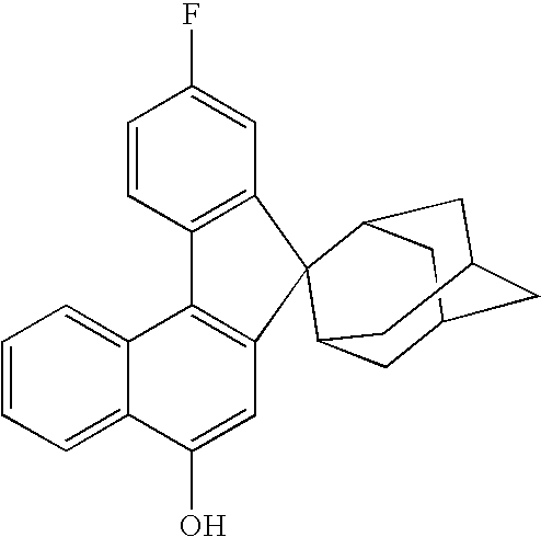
C1=CC2=C(C=C1F)C1(C3=C2C2=CC=CC=C2C(O)=C3)C2CC3CC(CC1C3)C2
